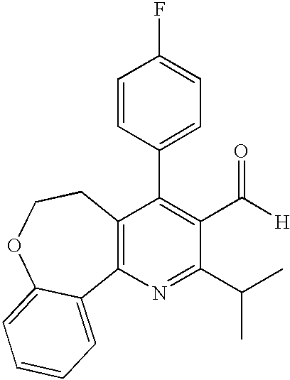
C1=CC(C2=C(C([H])=O)C(C(C)C)=NC3=C2CCOC2=CC=CC=C32)=CC=C1F
